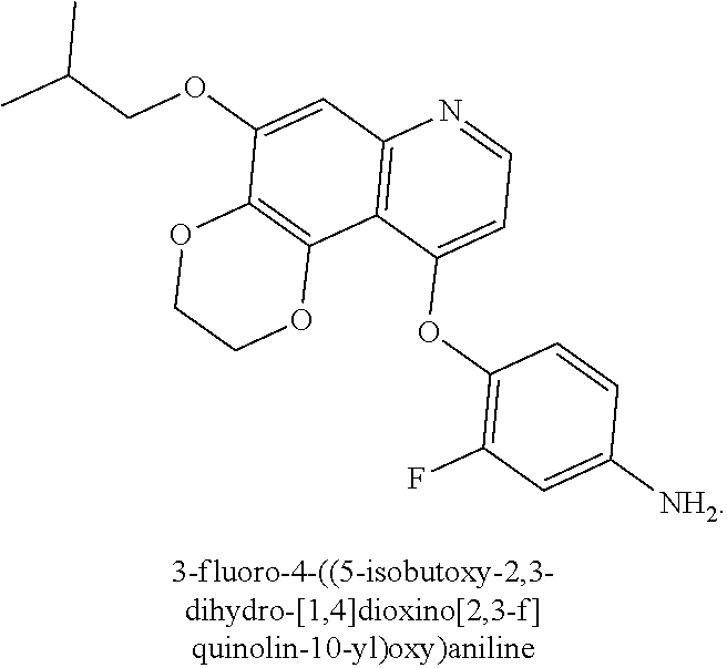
O(C1=CC2=C(C3=C1OCCO3)C(OC1=C(F)C=C([NH2])C=C1)=CC=N2)CC(C)C
